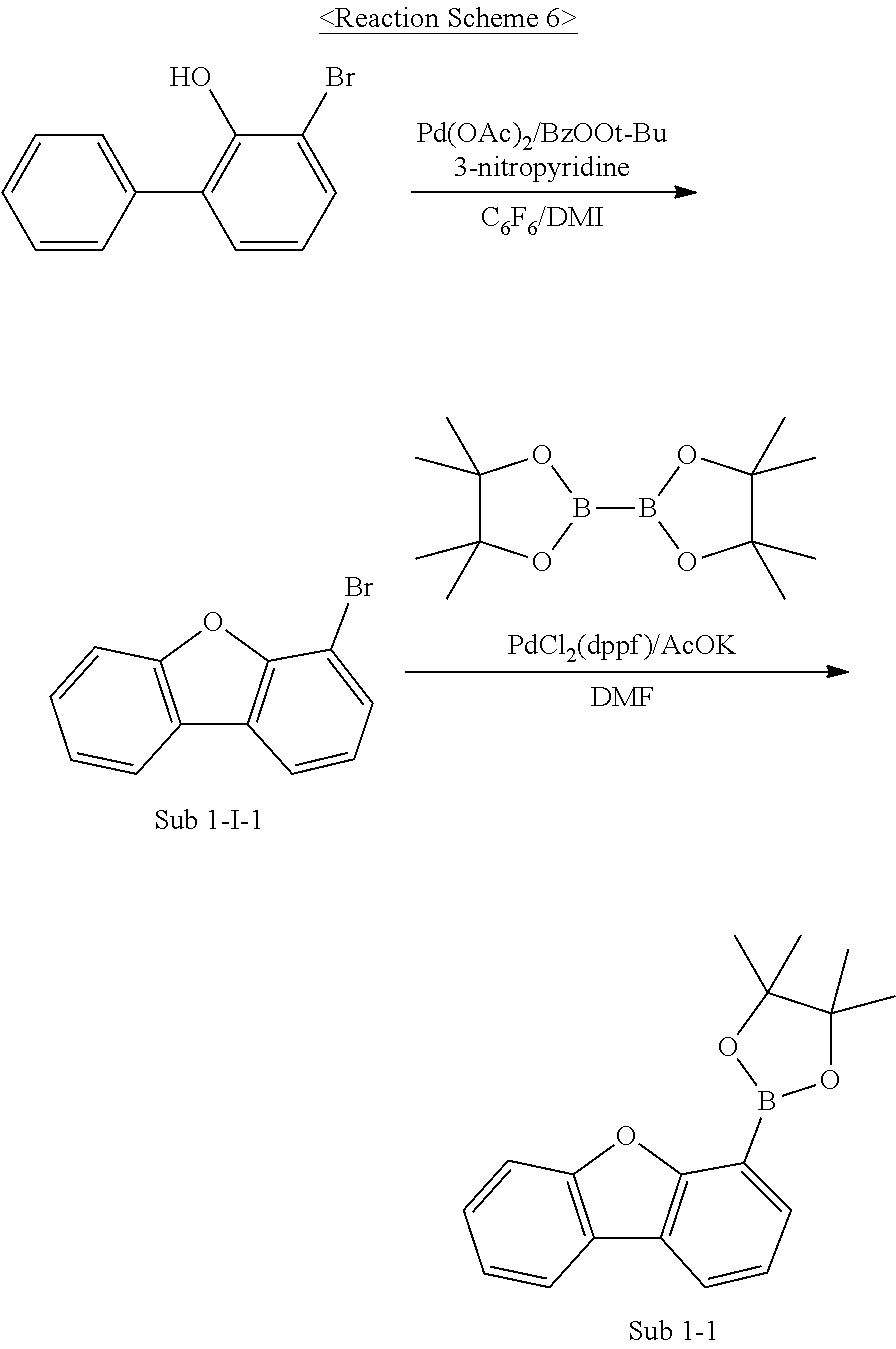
C1=C(C2=C(O)C(Br)=CC=C2)C=CC=C1.[Pd(OAc)2/BzOOt-Bu3-nitropyridine].C12=C(OC3=C1C=CC=C3Br)C=CC=C2.[DMF].B1(B2OC(C)(C)C(C)(C)O2)OC(C)(C)C(C)(C)O1.C12=C(OC3=C1C=CC=C3B1OC(C)(C)C(C)(C)O1)C=CC=C2
